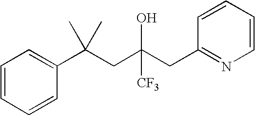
C1=CC=CC(C(CC(CC2=NC=CC=C2)(O)[CF3])(C)C)=C1
